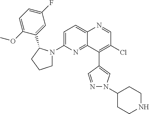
C12=CC=C(N3CCCC3C3=CC(F)=CC=C3OC)N=C1C(C1=CN(C3CCNCC3)N=C1)=C(Cl)C=N2
